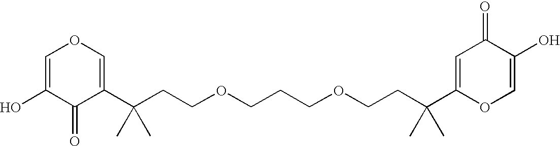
C(CCOCCCOCCC(C)(C)C1=CC(=O)C(O)=CO1)(C)(C)C1=COC=C(O)C1=O
